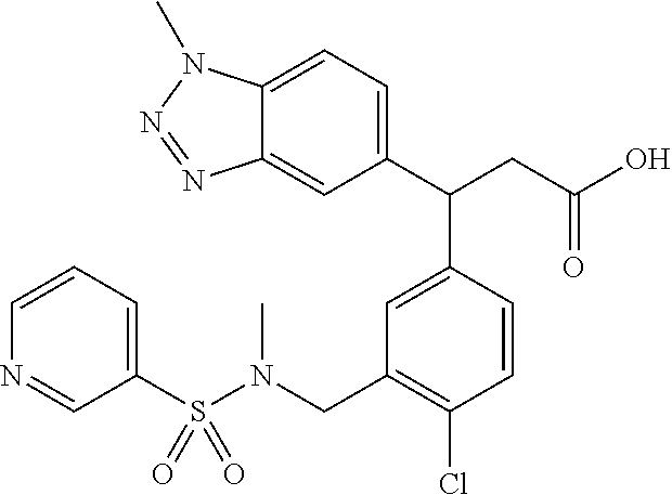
N1=CC(S(N(CC2=C(Cl)C=CC(C(C3=CC=C4C(=C3)N=NN4C)CC(O)=O)=C2)C)(=O)=O)=CC=C1
